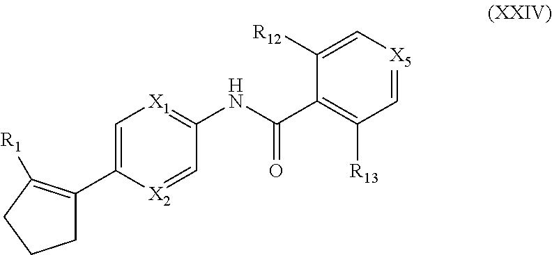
C1(C2=C([R1])CCC2)=C[X1]=C(NC(C2=C([R13])C=[X5]C=C2[R12])=O)C=[X2]1
